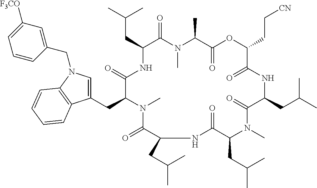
C(C1C(=O)N(C)C(C)C(=O)OC(CC[CN])C(=O)NC(CC(C)C)C(=O)N(C)C(CC(C)C)C(=O)NC(CC(C)C)C(=O)N(C)C(CC2=CN(CC3=CC([F3CO])=CC=C3)C3=C2C=CC=C3)C(=O)N1)C(C)C
